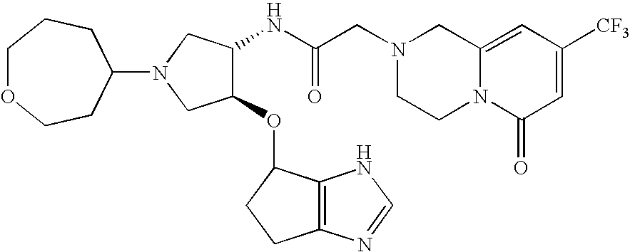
C12=CC([CF3])=CC(=O)N1CCN(CC(NC1C(OC3C4=C(CC3)N=CN4)CN(C3CCOCCC3)C1)=O)C2
